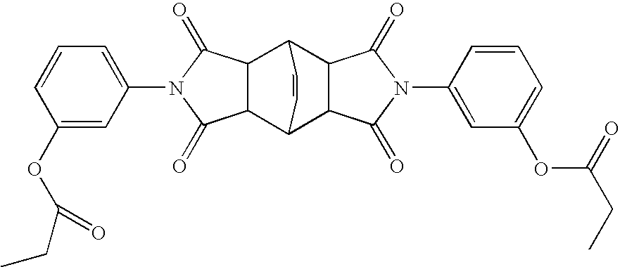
C1(OC(=O)CC)=CC(N2C(=O)C3C4C5C(C(C3C2=O)C=C4)C(=O)N(C2=CC(OC(=O)CC)=CC=C2)C5=O)=CC=C1
